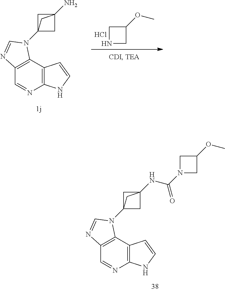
N1CC(OC)C1.Cl.C1=NC2=C(C3=C1N=CN3C13CC(N)(C1)C3)C=CN2.C1=NC2=C(C3=C1N=CN3C13CC(NC(=O)N4CC(OC)C4)(C1)C3)C=CN2
